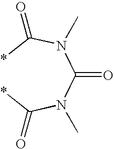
*C(N(C(N(C(*)=O)C)=O)C)=O
